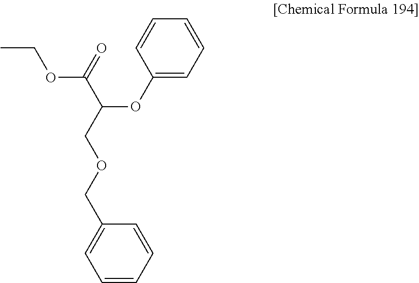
C1=CC=CC(COCC(C(OCC)=O)OC2=CC=CC=C2)=C1
